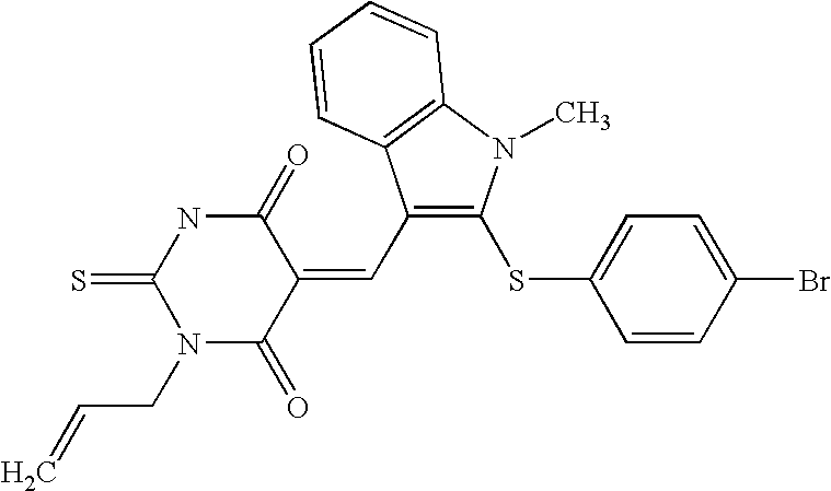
C1(C=C2C(=O)NC(=S)N(CC=C)C2=O)=C(SC2=CC=C(Br)C=C2)N(C)C2=C1C=CC=C2
